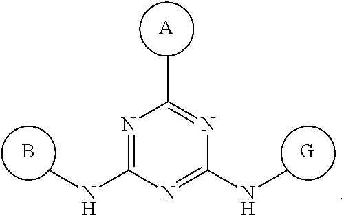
B.[G].CNC1=NC(C)=NC(NC)=N1.[A]
